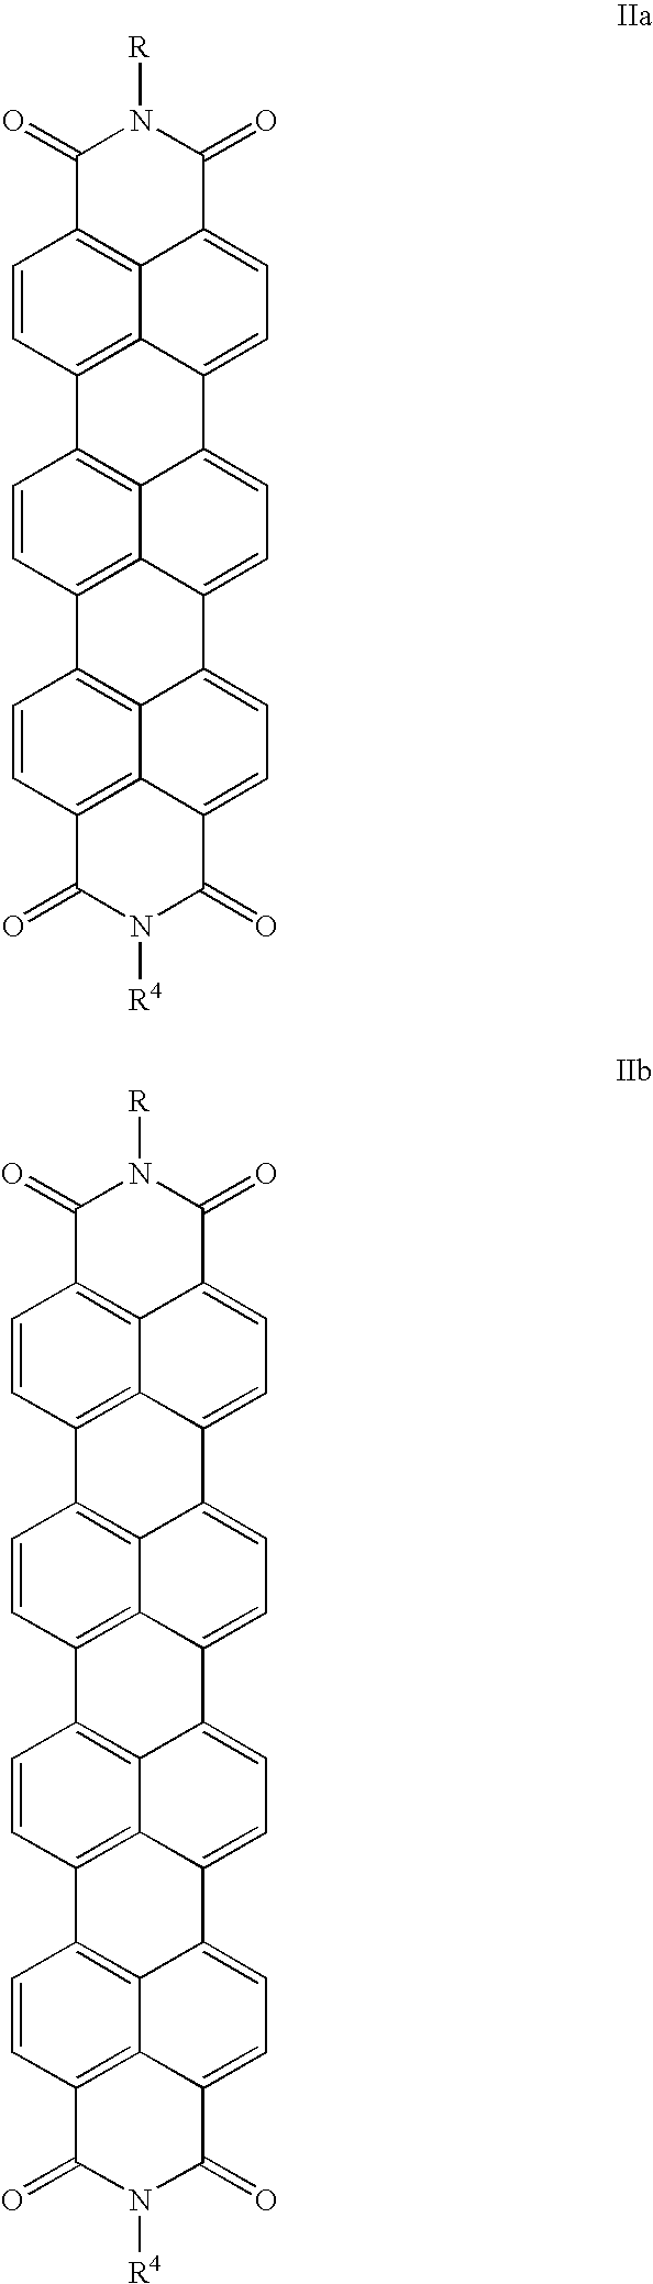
C1(=O)C2=C3C(=CC=C4C3=C(C=C2)C2=C3C4=CC=C4C3=C(C=C2)C2=C3C4=CC=C4C3=C(C=C2)C(=O)N([R4])C4=O)C(=O)N1[R].C1(=O)C2=C3C(=CC=C4C3=C(C=C2)C2=C3C4=CC=C4C3=C(C=C2)C2=C3C4=CC=C4C3=C(C=C2)C2=C3C4=CC=C4C3=C(C=C2)C(=O)N([R4])C4=O)C(=O)N1[R]
